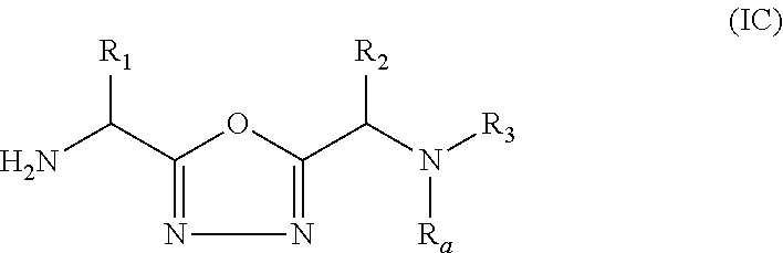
NC(C1=NN=C(C(N([R3])[Ra])[R2])O1)[R1]
